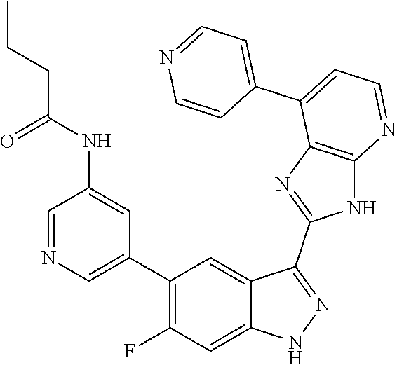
C1=NC=C(C2=C(F)C=C3C(=C2)C(C2=NC4=C(N2)N=CC=C4C2=CC=NC=C2)=NN3)C=C1NC(CCC)=O
